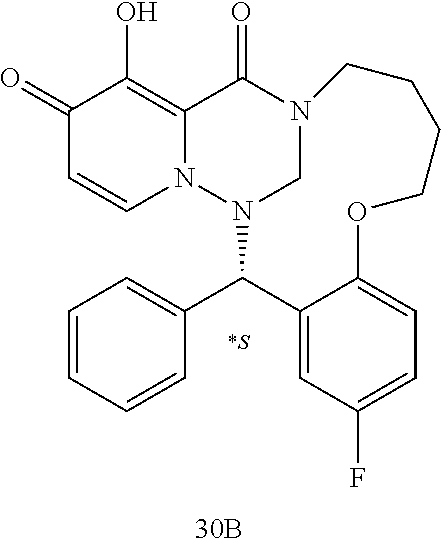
N12CN(C(C3=CC=CC=C3)C3=CC(F)=CC=C3OCCCC1)N1C=CC(=O)C(O)=C1C2=O
